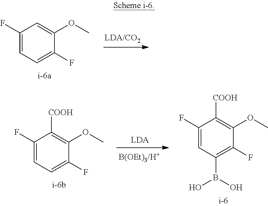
C1(F)=CC=C(F)C(OC)=C1.C1(F)=CC=C(F)C(OC)=C1[COOH].C1(F)=CC(B(O)O)=C(F)C(OC)=C1[COOH]
